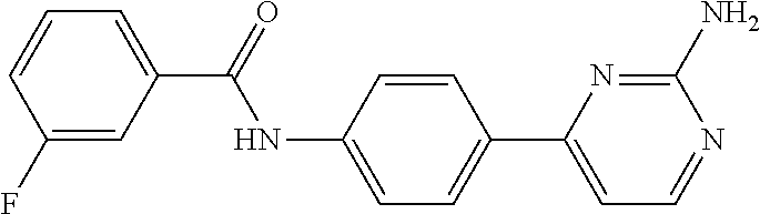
C1(F)=CC(C(=O)NC2=CC=C(C3=CC=NC(N)=N3)C=C2)=CC=C1
